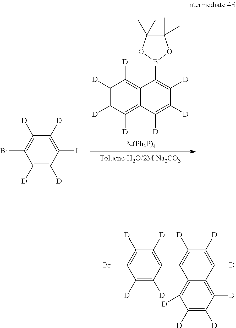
C1([D])=C([D])C([D])=C2C(=C1[D])C(B1OC(C)(C)C(C)(C)O1)=C([D])C([D])=C2[D].C1([D])=C(Br)C([D])=C([D])C(I)=C1[D].C1([D])=C(Br)C([D])=C([D])C(C2=C([D])C([D])=C([D])C3=C([D])C([D])=C([D])C([D])=C23)=C1[D]
